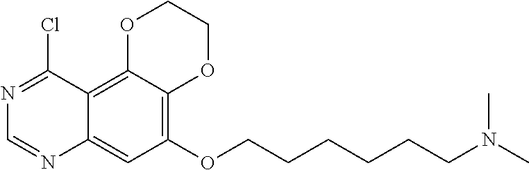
C12=CC(OCCCCCCN(C)C)=C3C(=C1C(Cl)=NC=N2)OCCO3
